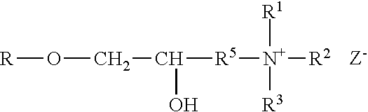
[R]OCC([R5][N+]([R2])([R1])[R3])O
